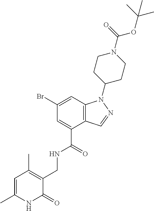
C12=C(C=C(Br)C=C1C(=O)NCC1=C(C)C=C(C)NC1=O)N(C1CCN(C(=O)OC(C)(C)C)CC1)N=C2
